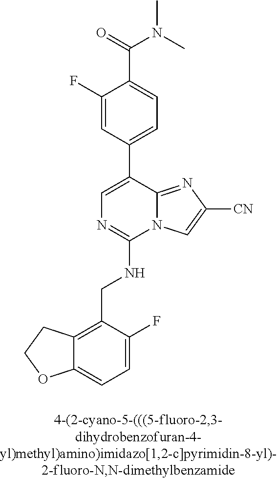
C12=CC=C(F)C(CNC3=NC=C(C4=CC=C(C(N(C)C)=O)C(F)=C4)C4=NC([CN])=CN34)=C1CCO2
